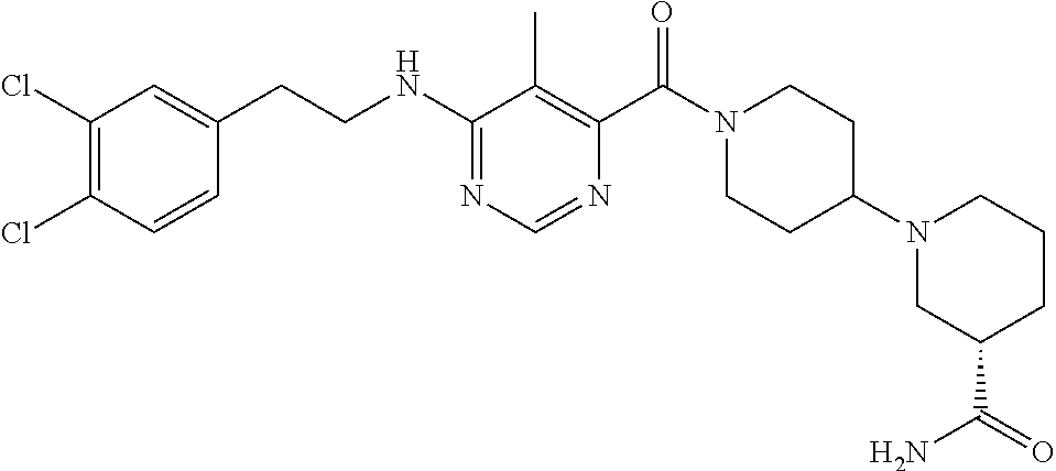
C1(NCCC2=CC(Cl)=C(Cl)C=C2)=NC=NC(C(N2CCC(N3CC(C(N)=O)CCC3)CC2)=O)=C1C
